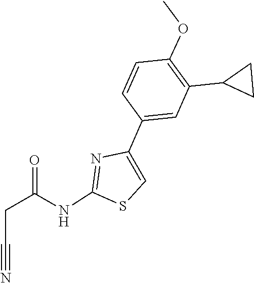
C1=CC(C2=CSC(NC(CC#N)=O)=N2)=CC(C2CC2)=C1OC
